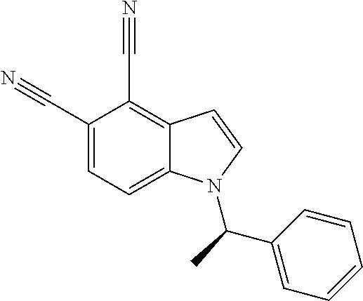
C1(C#N)=CC=C2C(=C1C#N)C=CN2C(C1=CC=CC=C1)C
